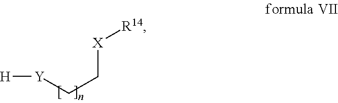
[H][Y]CC[X][R14]
